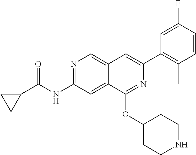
C1C(C(NC2=NC=C3C(=C2)C(OC2CCNCC2)=NC(C2=C(C)C=CC(F)=C2)=C3)=O)C1
